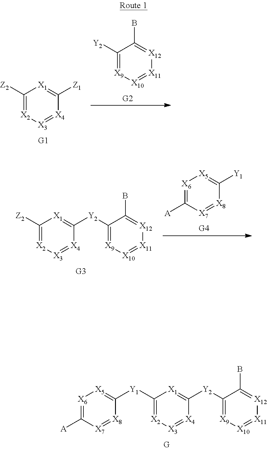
C1([Y1]C2=[X5][X6]=C([A])[X7]=[X8]2)=[X2][X3]=[X4]C([Y2]C2=[X9][X10]=[X11][X12]=C2B)=[X1]1.C1([Z2])=[X2][X3]=[X4]C([Z1])=[X1]1.C1([Y2])=[X9][X10]=[X11][X12]=C1B.C1([Z2])=[X2][X3]=[X4]C([Y2]C2=[X9][X10]=[X11][X12]=C2B)=[X1]1.[X6]1=C([A])[X7]=[X8]C([Y1])=[X5]1
